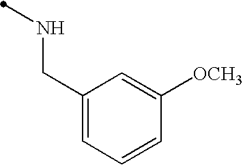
C1(CNC)=CC=CC([OCH3])=C1
